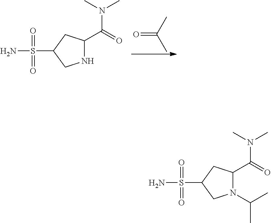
C(N(C)C)(=O)C1NCC(S(N)(=O)=O)C1.O=C(C)C.C(N(C)C)(=O)C1N(C(C)C)CC(S(N)(=O)=O)C1
